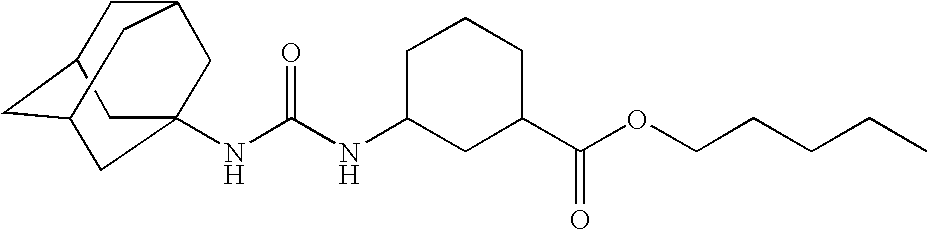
N(C(NC1CC(C(OCCCCC)=O)CCC1)=O)C12CC3CC(CC(C1)C3)C2
